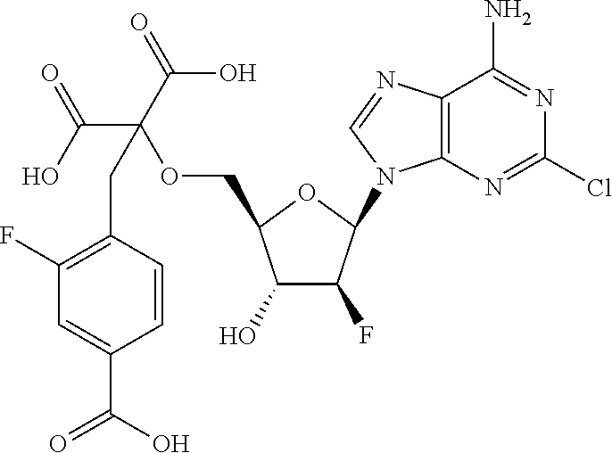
C1(O)C(F)C(N2C3=C(N=C2)C(N)=NC(Cl)=N3)OC1COC(C(=O)O)(CC1=C(F)C=C(C(O)=O)C=C1)C(O)=O
